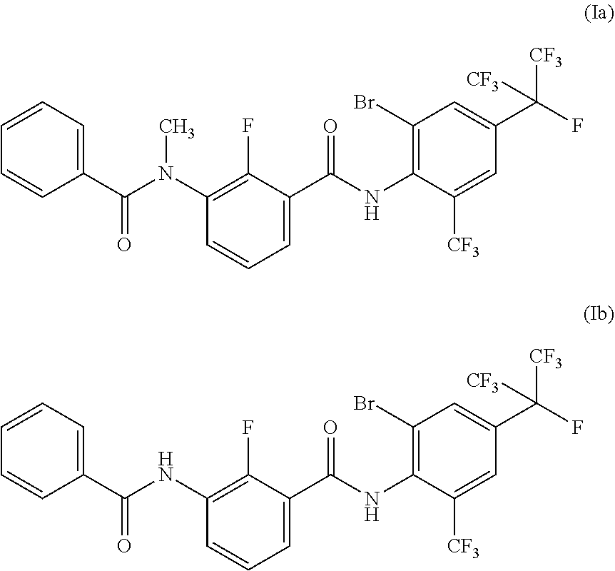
C1(NC(C2=CC=CC(N(C(C3=CC=CC=C3)=O)C)=C2F)=O)=C(Br)C=C(C(F)([CF3])[CF3])C=C1[CF3].N(C1=C(Br)C=C(C(F)([CF3])[CF3])C=C1[CF3])C(C1=CC=CC(NC(C2=CC=CC=C2)=O)=C1F)=O
